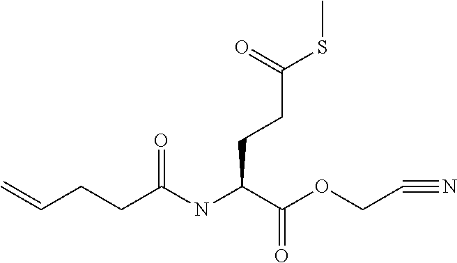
C=CCCC(NC(C(OCC#N)=O)CCC(SC)=O)=O
